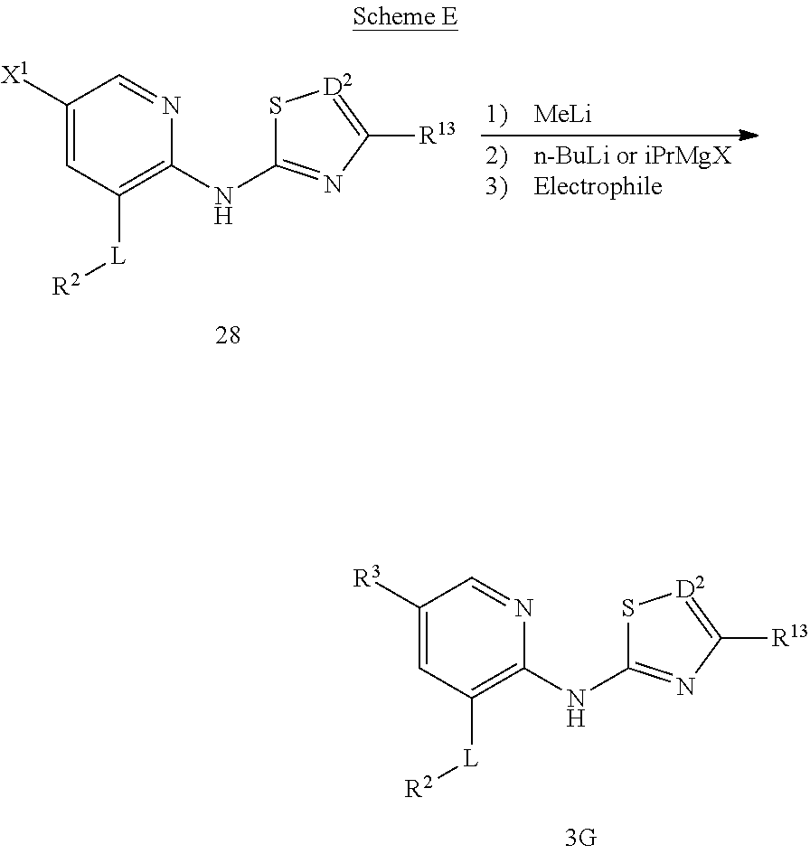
C1([R3])=CC([L][R2])=C(NC2=NC([R13])=[D2]S2)N=C1.C1([X1])=CC([L][R2])=C(NC2=NC([R13])=[D2]S2)N=C1
